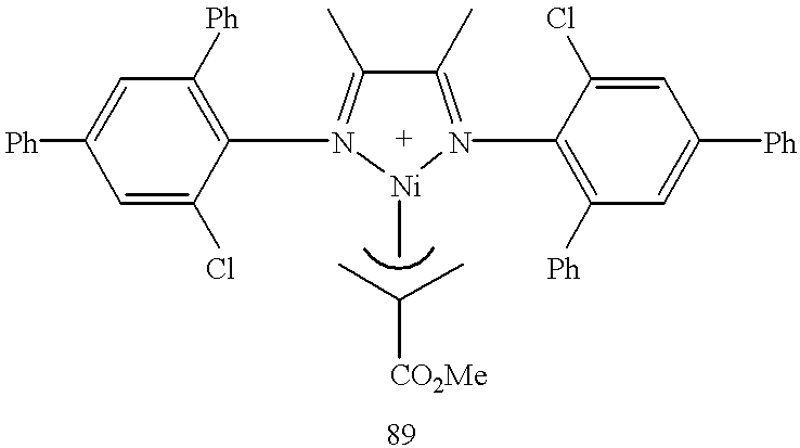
C1(C)=N(C2=C([Ph])C=C([Ph])C=C2Cl)[Ni](C)N(C2=C([Ph])C=C([Ph])C=C2Cl)=C1C.CC(C)[CO2Me]
